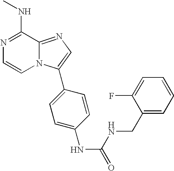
N1=C(NC)C2=NC=C(C3=CC=C(NC(NCC4=CC=CC=C4F)=O)C=C3)N2C=C1
